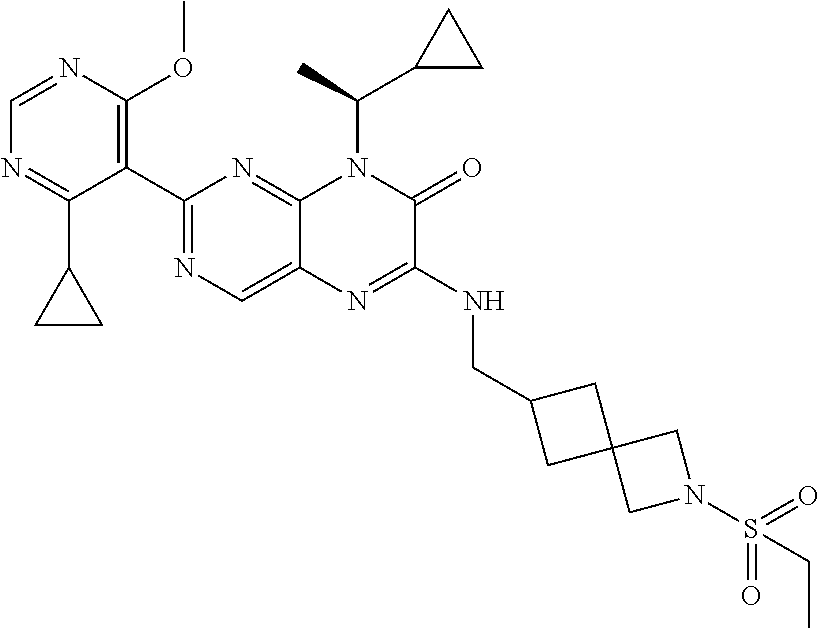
C1=NC(OC)=C(C2=NC=C3C(=N2)N(C(C2CC2)C)C(=O)C(NCC2CC4(C2)CN(S(=O)(=O)CC)C4)=N3)C(C2CC2)=N1
